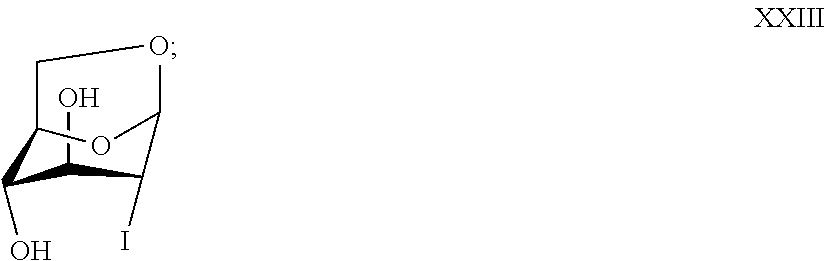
C1(O)C(O)C2COC(O2)C1I
